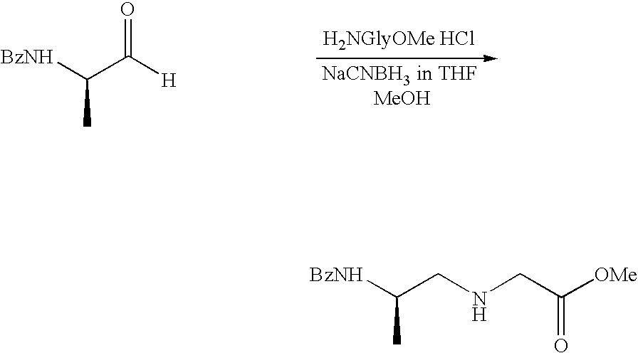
[BzNH]C(C([H])=O)C.[H2NGlyOMe HCl].[BzNH]C(CNCC([OMe])=O)C
